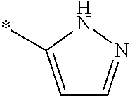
C1=C(*)NN=C1
